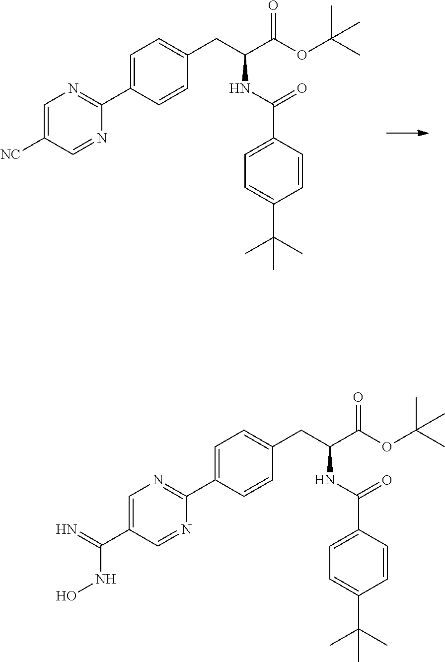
C1=CC(C2=NC=C([NC])C=N2)=CC=C1CC(C(OC(C)(C)C)=O)NC(=O)C1=CC=C(C(C)(C)C)C=C1.C1=CC(C2=NC=C(C(=N)NO)C=N2)=CC=C1CC(C(OC(C)(C)C)=O)NC(=O)C1=CC=C(C(C)(C)C)C=C1
